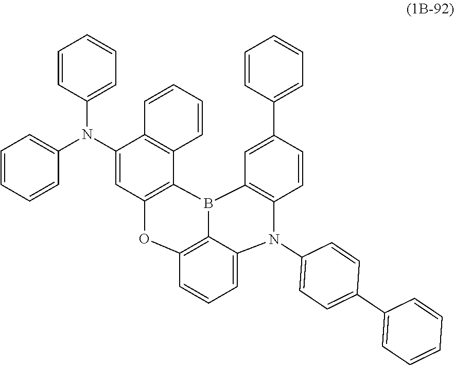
C1(N(C2=CC3=C(C4=C2C=CC=C4)B2C4=C(C=CC(C5=CC=CC=C5)=C4)N(C4=CC=C(C5=CC=CC=C5)C=C4)C4=CC=CC(=C24)O3)C2=CC=CC=C2)=CC=CC=C1
